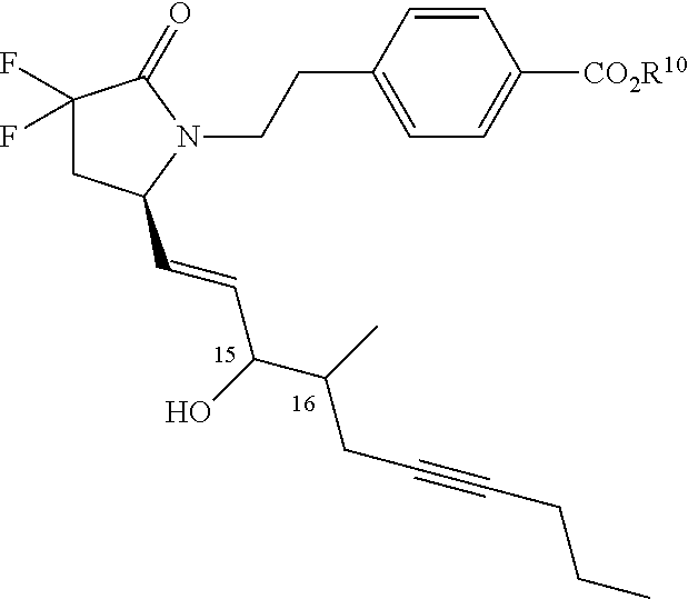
C1(F)(F)CC(C=CC(C(C)CC#CCCC)O)N(CCC2=CC=C([CO2R10])C=C2)C1=O
